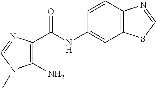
C1(C(NC2=CC3=C(C=C2)N=CS3)=O)=C(N)N(C)C=N1
